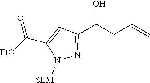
N1([SEM])N=C(C(CC=C)O)C=C1C([EtO])=O
